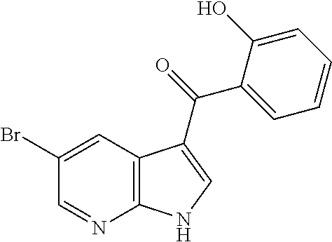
C12=C(C=C(Br)C=N1)C(C(=O)C1=CC=CC=C1O)=CN2
